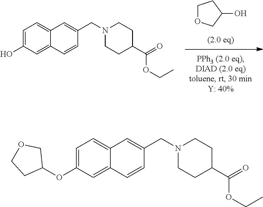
C1OCC(O)C1.C1=C(O)C=C2C(=C1)C=C(CN1CCC(C(=O)OCC)CC1)C=C2.C1=C(OC2COCC2)C=C2C(=C1)C=C(CN1CCC(C(=O)OCC)CC1)C=C2
